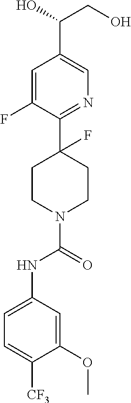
C1=C(F)C(C2(F)CCN(C(=O)NC3=CC=C([CF3])C(OC)=C3)CC2)=NC=C1C(O)CO
